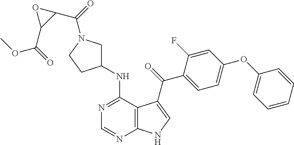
N1=C(NC2CN(C(=O)C3OC3C(=O)OC)CC2)C2=C(N=C1)NC=C2C(=O)C1=CC=C(OC2=CC=CC=C2)C=C1F
